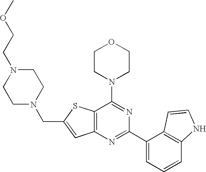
C12=C(N=C(C3=CC=CC4=C3C=CN4)N=C1N1CCOCC1)C=C(CN1CCN(CCOC)CC1)S2
